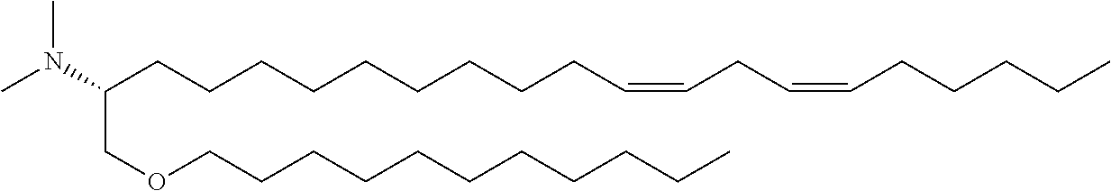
C(CCCCCCCCCC=CCC=CCCCCC)(N(C)C)COCCCCCCCCCCC
